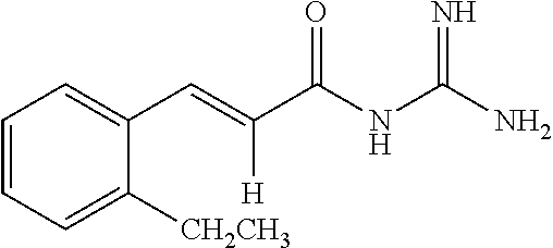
C1=CC=C([CH2CH3])C(C=C([H])C(NC(N)=N)=O)=C1
